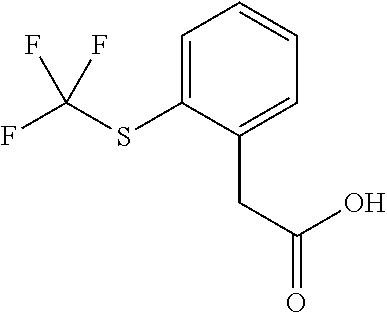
C1=C(SC(F)(F)F)C(CC(=O)O)=CC=C1
